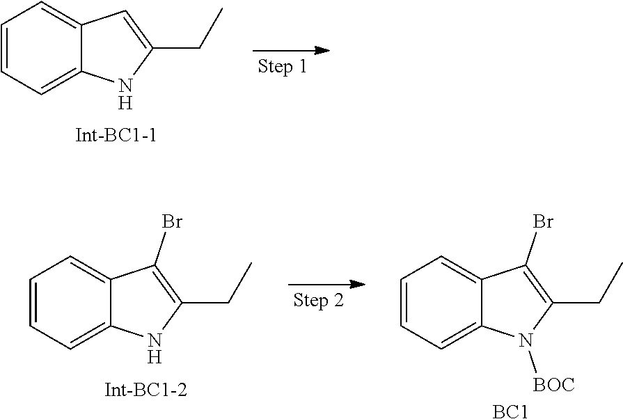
C1=CC=C2C(=C1)C=C(CC)N2.C1=CC=C2C(=C1)C(Br)=C(CC)N2.C1=CC=C2C(=C1)C(Br)=C(CC)N2[BOC].[BC1]
